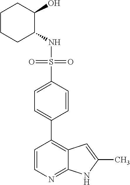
C1(NS(=O)(=O)C2=CC=C(C3=C4C(=NC=C3)NC(C)=C4)C=C2)C(O)CCCC1
